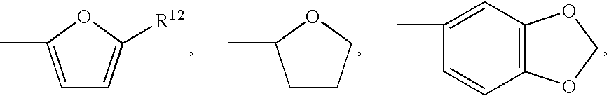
C1=C(C)OC([R12])=C1.C1CCOC1C.C1=C(C)C=CC2=C1OCO2
